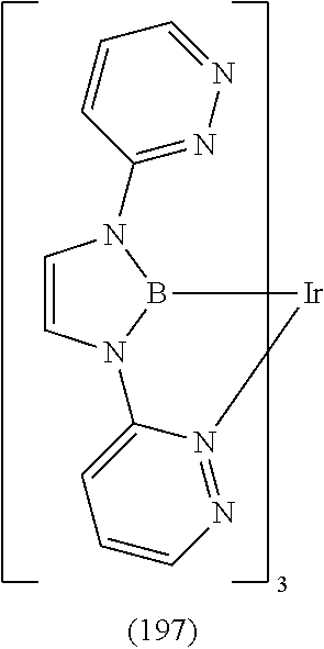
C1=CN2B(N1C1=NN=CC=C1)[Ir]N1=NC=CC=C21
